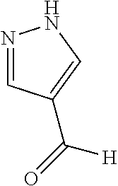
N1=CC(C(=O)[H])=CN1
